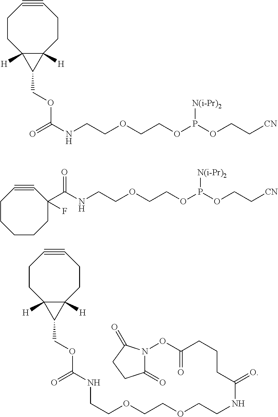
C1CC2([H])C([H])(CCC#C1)C2COC(=O)NCCOCCOP(OCC[CN])[N(i-Pr)2].O=C(NCCOCCOP(OCC[CN])[N(i-Pr)2])C1(F)C#CCCCCC1.C1CC2([H])C([H])(CCC#C1)C2COC(=O)NCCOCCOCCNC(CCCC(ON1C(=O)CCC1=O)=O)=O
